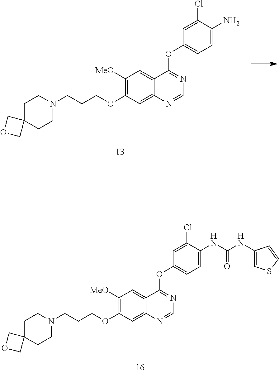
C1([MeO])=C(OCCCN2CCC3(CC2)COC3)C=C2C(=C1)C(OC1=CC=C(N)C(Cl)=C1)=NC=N2.C1([MeO])=C(OCCCN2CCC3(CC2)COC3)C=C2C(=C1)C(OC1=CC=C(NC(NC3=CSC=C3)=O)C(Cl)=C1)=NC=N2
